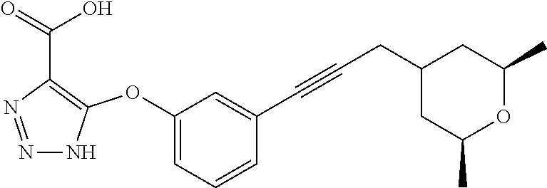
N1=NC(C(=O)O)=C(OC2=CC=CC(C#CCC3CC(C)OC(C)C3)=C2)N1
